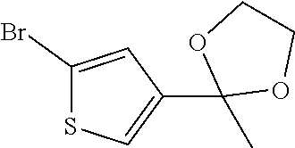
S1C(Br)=CC(C2(C)OCCO2)=C1
